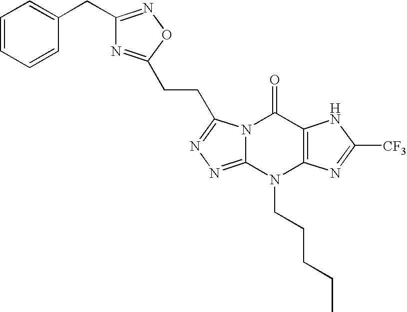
N12C(=NN=C1CCC1=NC(CC3=CC=CC=C3)=NO1)N(CCCCC)C1=C(C2=O)NC([CF3])=N1
